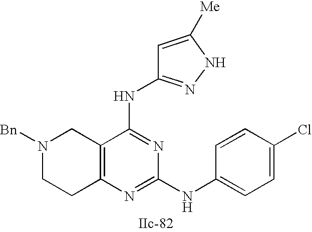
C12=C(N=C(NC3=CC=C(Cl)C=C3)N=C1NC1=NNC([Me])=C1)CCN([Bn])C2
